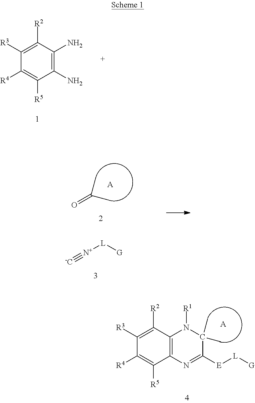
C12=C(N=C([E][L][G])C(C)(C)N1[R1])C([R5])=C([R4])C([R3])=C2[R2].[A].C1(N)=C(N)C([R2])=C([R3])C([R4])=C1[R5].C(C)(=O)C.[A].[G][L][N+]#[-C]
